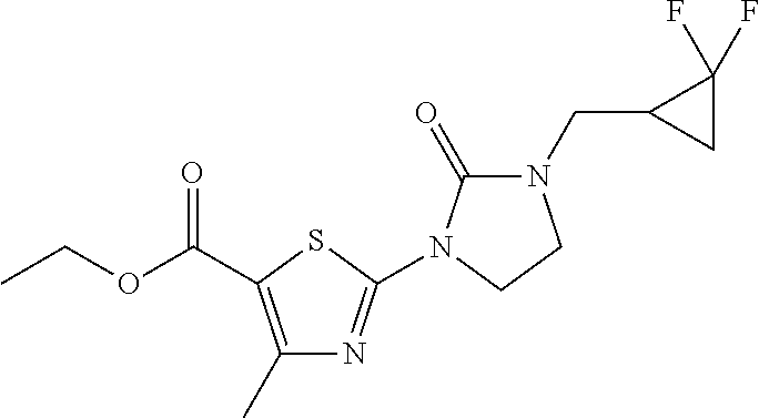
C1(C)=C(C(OCC)=O)SC(N2C(=O)N(CC3CC3(F)F)CC2)=N1
